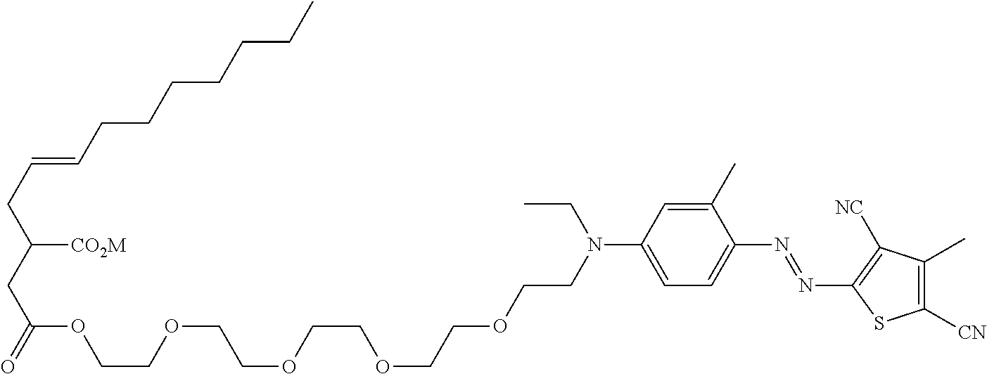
C(COCCOCCN(CC)C1=CC=C(N=NC2=C([NC])C(C)=C([CN])S2)C(C)=C1)OCCOCCOC(CC(CC=CCCCCCCC)[CO2M])=O
